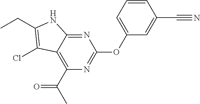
C1(OC2=CC=CC(C#N)=C2)=NC(C(=O)C)=C2C(=N1)NC(CC)=C2Cl
